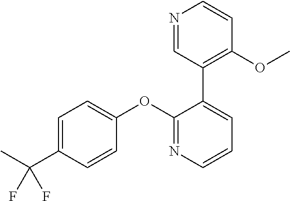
C1=C(C(C)(F)F)C=CC(OC2=NC=CC=C2C2=C(OC)C=CN=C2)=C1
